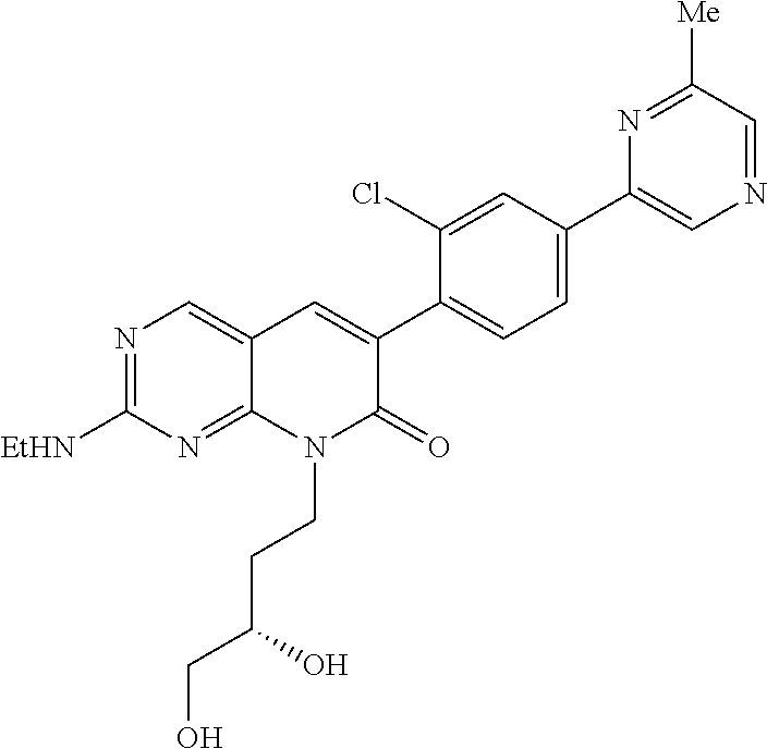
N1=C([EtHN])N=C2C(=C1)C=C(C1=CC=C(C3=CN=CC([Me])=N3)C=C1Cl)C(=O)N2CCC(CO)O
